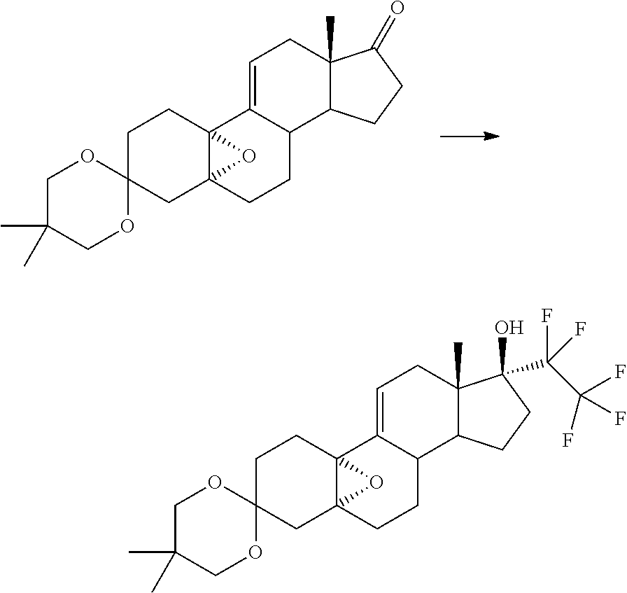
C1C2(CC34C(C1)(C1=CCC5(C)C(C1CC3)CCC5=O)O4)OCC(C)(C)CO2.C1C2(CC34C(C1)(C1=CCC5(C)C(C1CC3)CCC5(O)C(C(F)(F)F)(F)F)O4)OCC(C)(C)CO2
